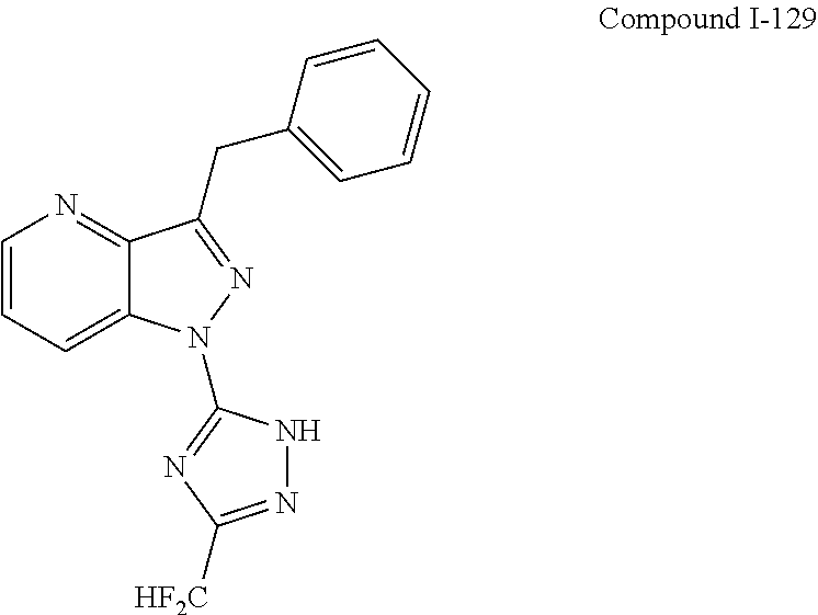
C1=CC=C2C(=N1)C(CC1=CC=CC=C1)=NN2C1=NC([HF2C])=NN1
